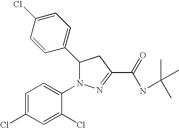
C1(C2N(C3=CC=C(Cl)C=C3Cl)N=C(C(=O)NC(C)(C)C)C2)=CC=C(Cl)C=C1
